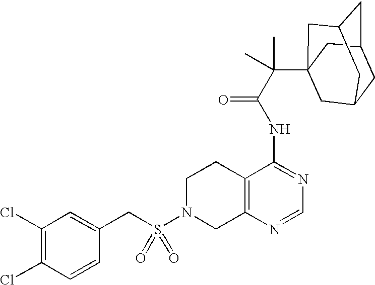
C1N(S(CC2=CC(Cl)=C(Cl)C=C2)(=O)=O)CC2=C(C1)C(NC(=O)C(C13CC4CC(CC(C1)C4)C3)(C)C)=NC=N2
